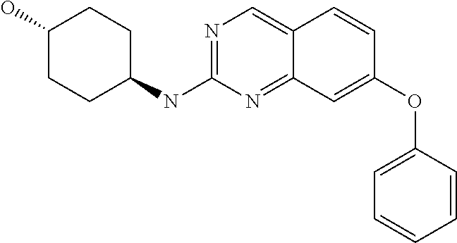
N1=C(NC2CCC(O)CC2)N=C2C(=C1)C=CC(OC1=CC=CC=C1)=C2
